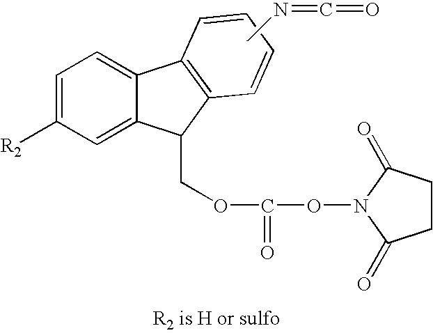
CN=C=O.C1=C([R2])C=C2C(=C1)C1=C(C2COC(=O)ON2C(=O)CCC2=O)C=CC=C1
